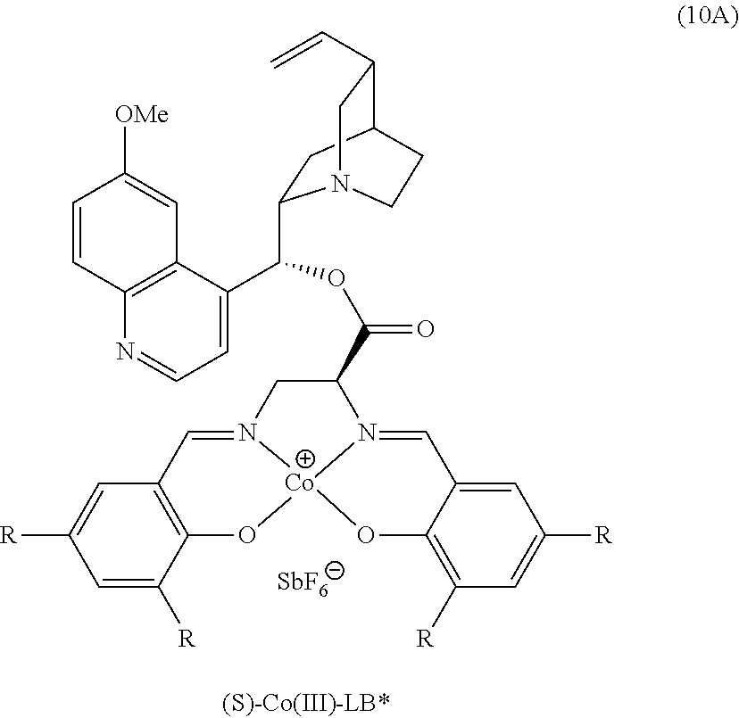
C1=C(C(OC(C2CN3=CC4=C(C([R])=CC([R])=C4)O[Co]34N2=CC2=CC([R])=CC([R])=C2O4)=O)C2CC3C(C=C)CN2CC3)C2=C(N=C1)C=CC([OMe])=C2.[SbF6]
